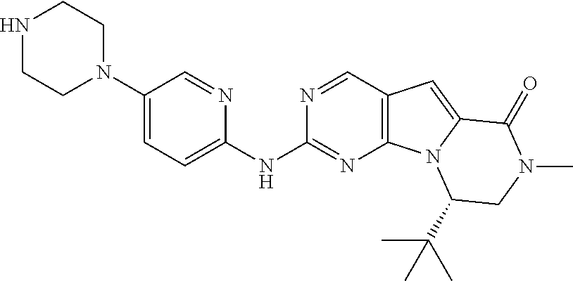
C12=C(C=NC(NC3=CC=C(N4CCNCC4)C=N3)=N1)C=C1N2C(C(C)(C)C)CN(C)C1=O
